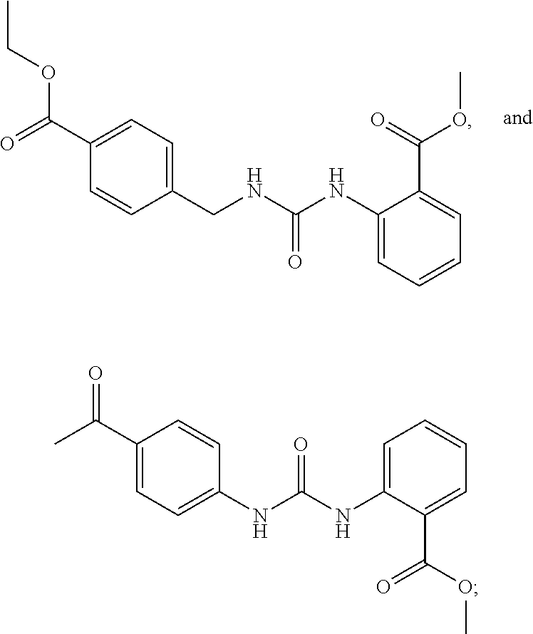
C1=C(CNC(NC2=CC=CC=C2C(=O)OC)=O)C=CC(C(=O)OCC)=C1.C1(C(C)=O)=CC=C(NC(NC2=CC=CC=C2C(OC)=O)=O)C=C1
